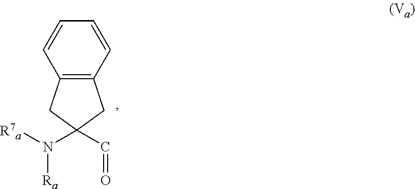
C1(C=O)(N([R7a])[Ra])CC2=C(C1)C=CC=C2
